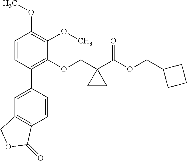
C1=CC(C2=CC3=C(C=C2)C(=O)OC3)=C(OCC2(C(=O)OCC3CCC3)CC2)C(OC)=C1OC
